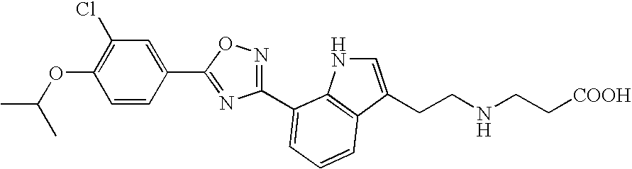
C1=CC(C2=NC(C3=CC=CC4=C3NC=C4CCNCC[COOH])=NO2)=CC(Cl)=C1OC(C)C
